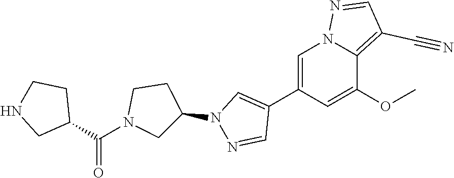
C1(C2=CN(C3CCN(C(C4CCNC4)=O)C3)N=C2)=CN2C(=C(C#N)C=N2)C(OC)=C1
